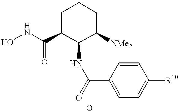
ONC(=O)C1C(NC(=O)C2=CC=C([R10])C=C2)C([NMe2])CCC1
